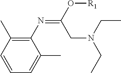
C1(N=C(O[R1])CN(CC)CC)=C(C)C=CC=C1C
